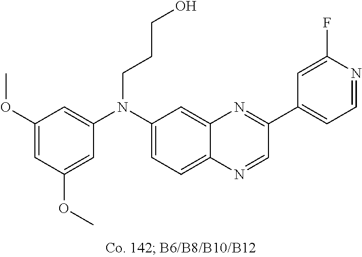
C1(OC)=CC(OC)=CC(N(C2=CC=C3C(=C2)N=C(C2=CC=NC(F)=C2)C=N3)CCCO)=C1
